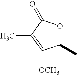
C1(C)OC(=O)C(C)=C1[OCH3]
